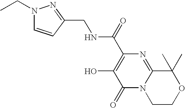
C1(CNC(C2=C(O)C(=O)N3C(=N2)C(C)(C)OCC3)=O)=NN(CC)C=C1
